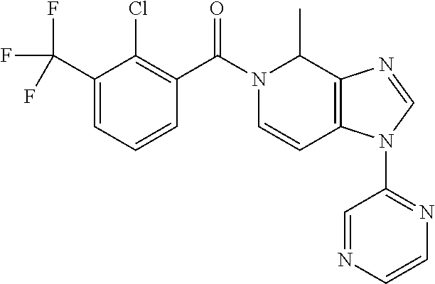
C1=CC2=C(C(C)N1C(=O)C1=C(Cl)C(C(F)(F)F)=CC=C1)N=CN2C1=NC=CN=C1
